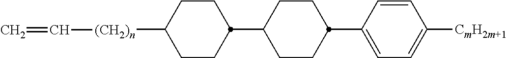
C1CC([(CH2)n]C=C)CCC1C1CCC(C2=CC=C([CmH2m+1])C=C2)CC1
